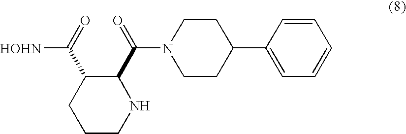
C1(C(N2CCC(C3=CC=CC=C3)CC2)=O)C(C([HOHN])=O)CCCN1
